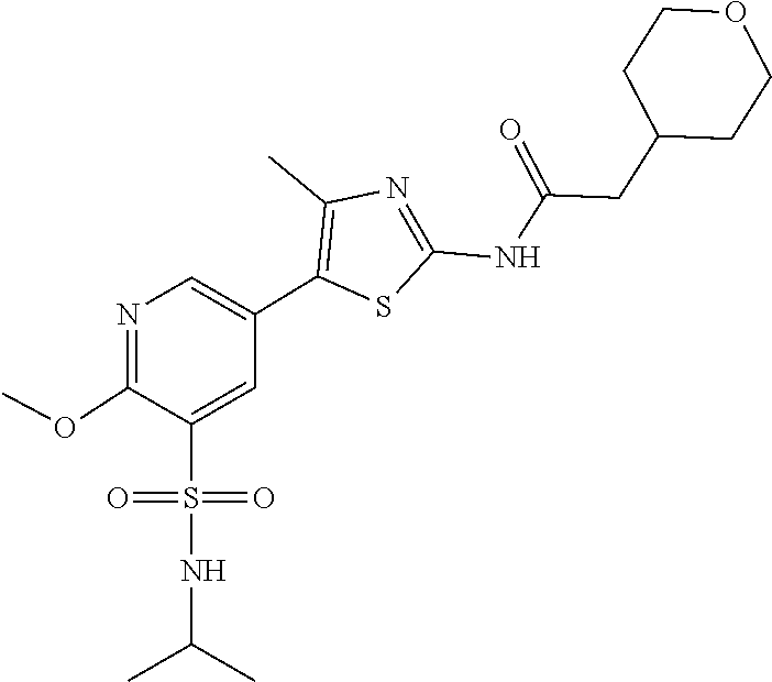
O(C)C1=NC=C(C2=C(C)N=C(NC(CC3CCOCC3)=O)S2)C=C1S(NC(C)C)(=O)=O
